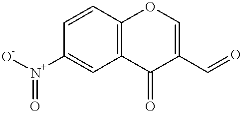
C1=CC2=C(C=C1[N+](=O)[O-])C(=O)C(C=O)=CO2
